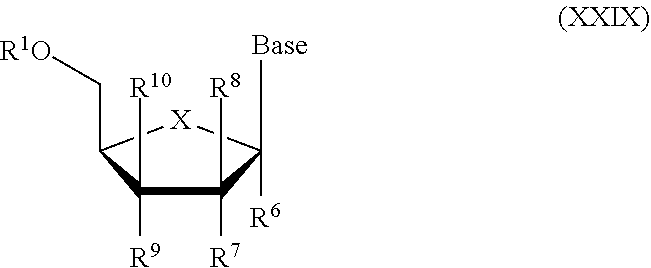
C1([R8])([R7])C([R9])([R10])C(C[R1O])[X]C1([R6])[Base]
